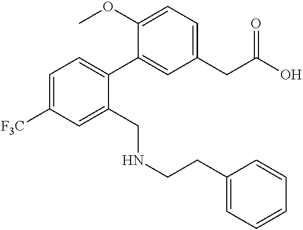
C1=C([F3C])C=C(CNCCC2=CC=CC=C2)C(C2=CC(CC(O)=O)=CC=C2OC)=C1
